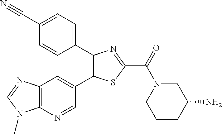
C1(C2=CC=C(C#N)C=C2)=C(C2=CC3=C(N=C2)N(C)C=N3)SC(C(N2CCCC(N)C2)=O)=N1
